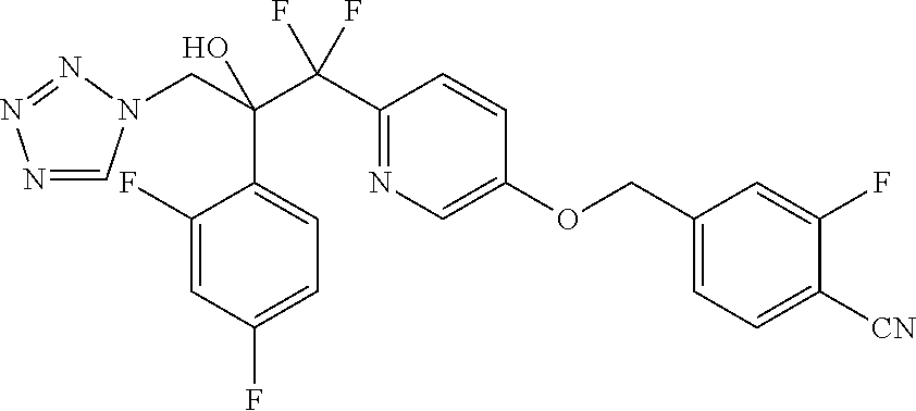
C1(C(C(CN2C=NN=N2)(C2=CC=C(F)C=C2F)O)(F)F)=NC=C(OCC2=CC=C([CN])C(F)=C2)C=C1
